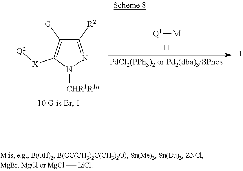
C1([R2])=NN([CHR1R1a])C([X][Q2])=C1[G].[Q1][M].[MgCl][LiCl]
